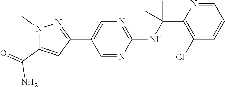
N(C(C1=C(Cl)C=CC=N1)(C)C)C1=NC=C(C2=NN(C)C(C(=O)N)=C2)C=N1
